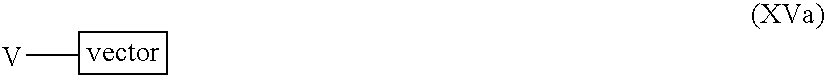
C[V]
